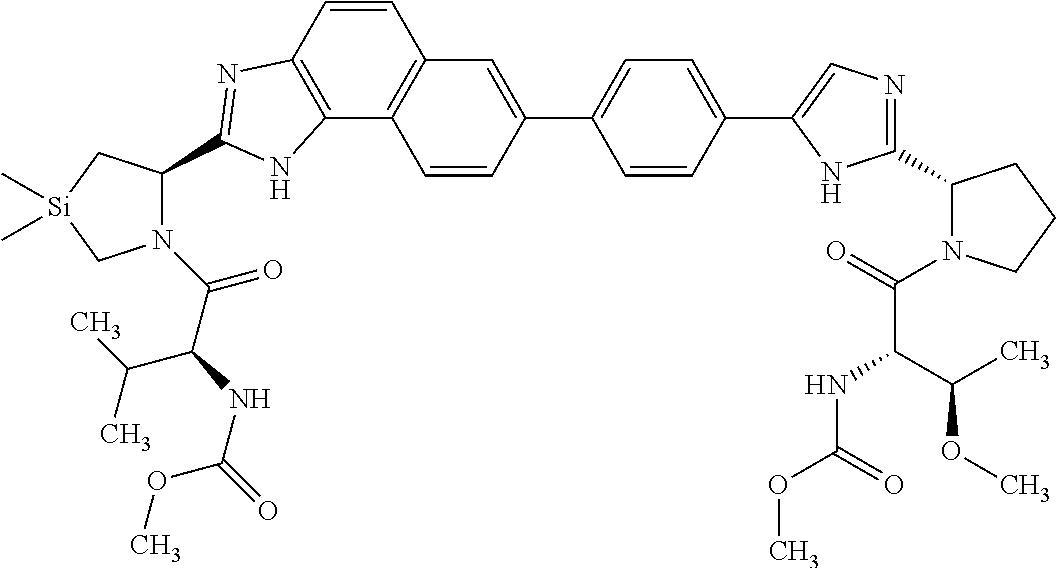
C1(C2=CC3=C(C4=C(C=C3)N=C(C3N(C(C(NC(=O)OC)C(C)C)=O)C[Si](C)(C)C3)N4)C=C2)=CC=C(C2=CN=C(C3N(C(=O)C(C(C)OC)NC(OC)=O)CCC3)N2)C=C1
